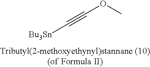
C(OC)#C[Bu3Sn]
